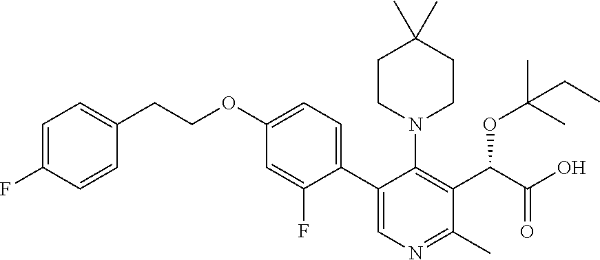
C1=C(F)C(C2=CN=C(C)C(C(C(O)=O)OC(CC)(C)C)=C2N2CCC(C)(C)CC2)=CC=C1OCCC1=CC=C(F)C=C1
